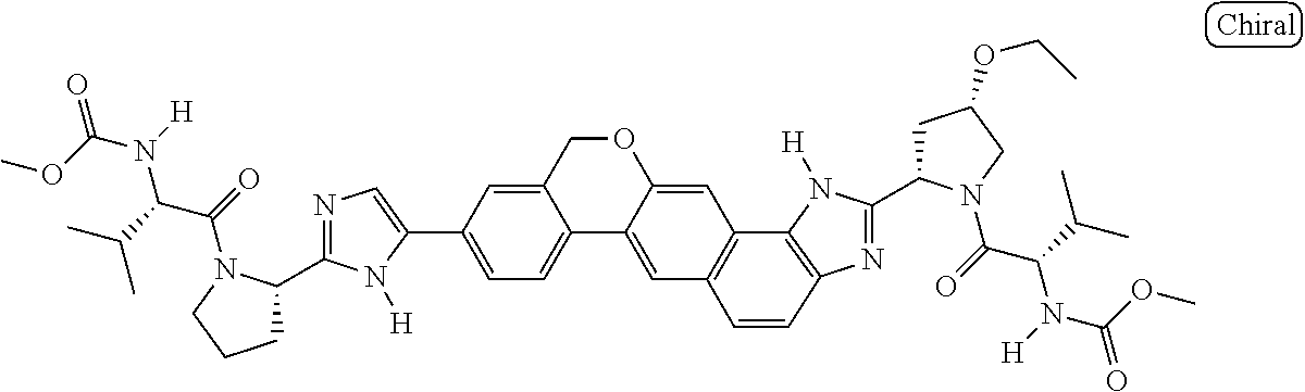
C1(C2=CC=C3C(=C2)COC2=CC4=C(C=C32)C=CC2=C4N([H])C(C3CC(OCC)CN3C(=O)C(C(C)C)N([H])C(OC)=O)=N2)=CN=C(C2CCCN2C(=O)C(C(C)C)N([H])C(OC)=O)N1[H]
